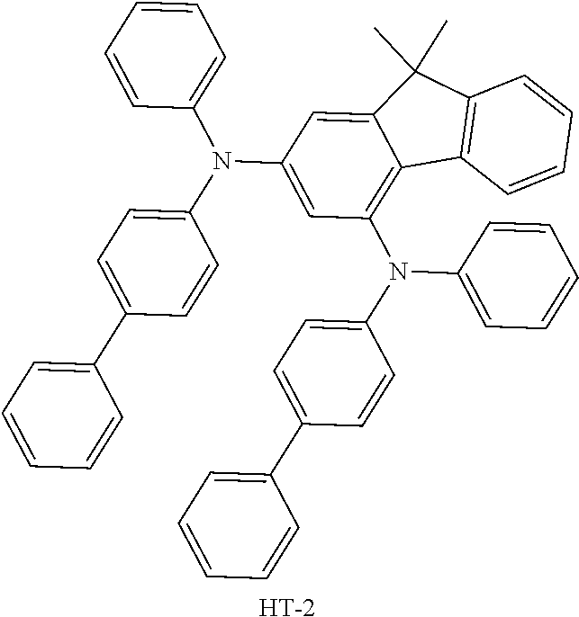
C1=CC(N(C2=CC=C(C3=CC=CC=C3)C=C2)C2=CC(N(C3=CC=C(C4=CC=CC=C4)C=C3)C3=CC=CC=C3)=C3C(=C2)C(C)(C)C2=C3C=CC=C2)=CC=C1.[H]
